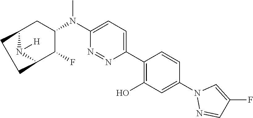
C12N([H])C(C(F)C(N(C3=CC=C(C4=C(O)C=C(N5N=CC(F)=C5)C=C4)N=N3)C)C1)CC2
